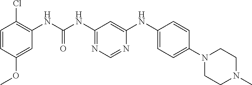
C1=CC(OC)=CC(NC(=O)NC2=NC=NC(NC3=CC=C(N4CCN(C)CC4)C=C3)=C2)=C1Cl
